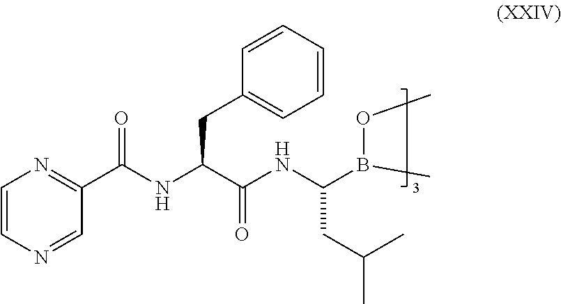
C1=CN=CC(C(NC(C(NC(CC(C)C)B(OC)C)=O)CC2=CC=CC=C2)=O)=N1
